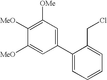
C1([MeO])=CC(C2=CC=CC=C2CCl)=CC([OMe])=C1[MeO]
